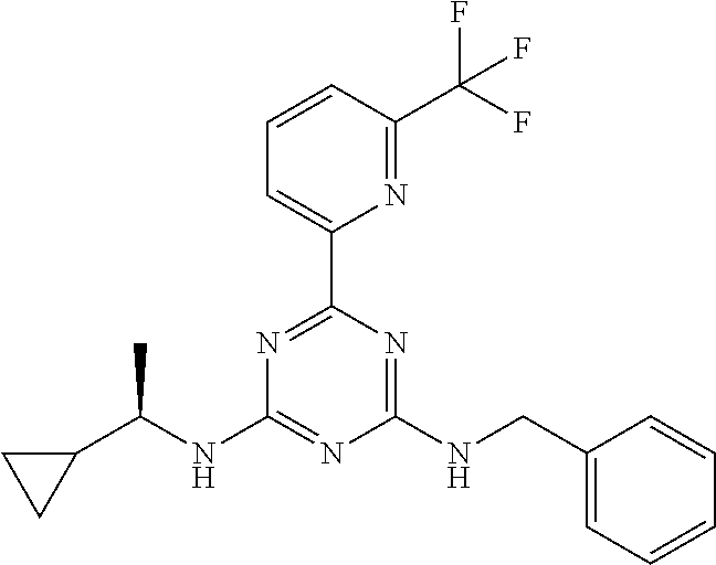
C1=CC(C(F)(F)F)=NC(C2=NC(NC(C3CC3)C)=NC(NCC3=CC=CC=C3)=N2)=C1
